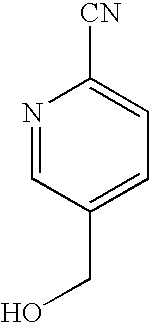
N1=CC(CO)=CC=C1[CN]
